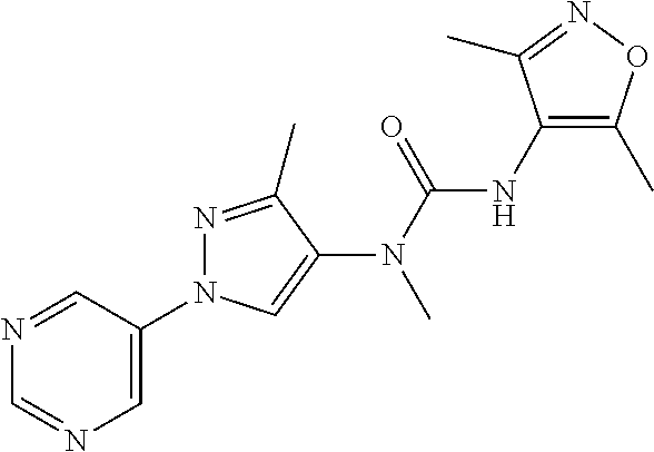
N1=CC(N2N=C(C)C(N(C(NC3=C(C)ON=C3C)=O)C)=C2)=CN=C1
